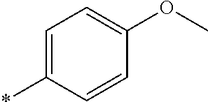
*C1=CC=C(OC)C=C1
